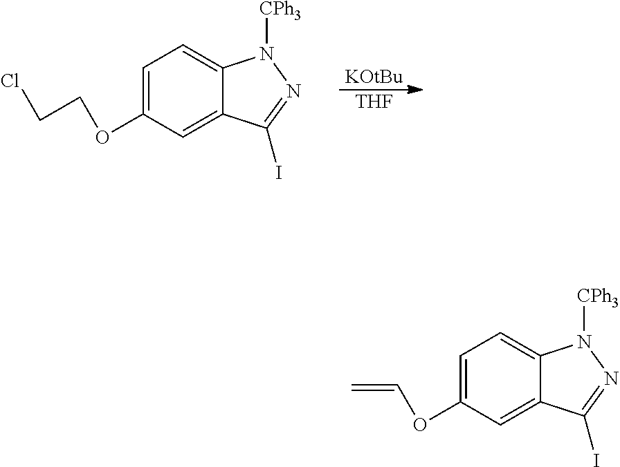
[KOtBu].[THF].C1=C(OCCCl)C=C2C(=C1)N([CPh3])N=C2I.C1=C(OC=C)C=C2C(=C1)N([CPh3])N=C2I
